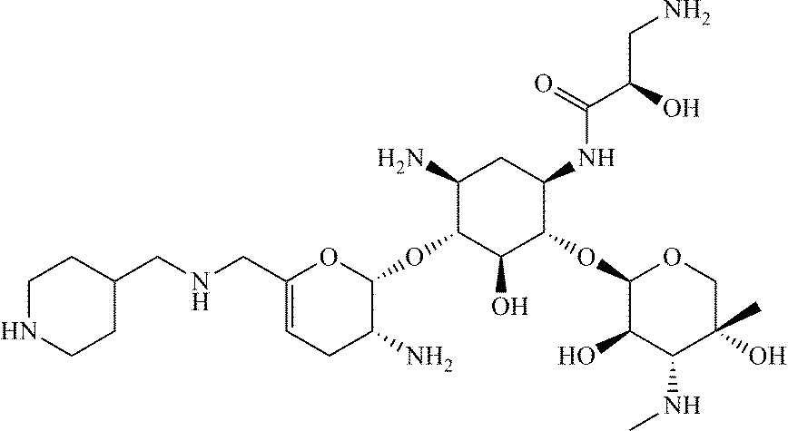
C1(CNCC2CCNCC2)=CCC(N)C(OC2C(N)CC(NC(=O)C(CN)O)C(OC3C(O)C(NC)C(C)(O)CO3)C2O)O1
